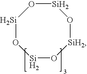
[Si]1O[Si]O[SiH2]O[Si]O1
